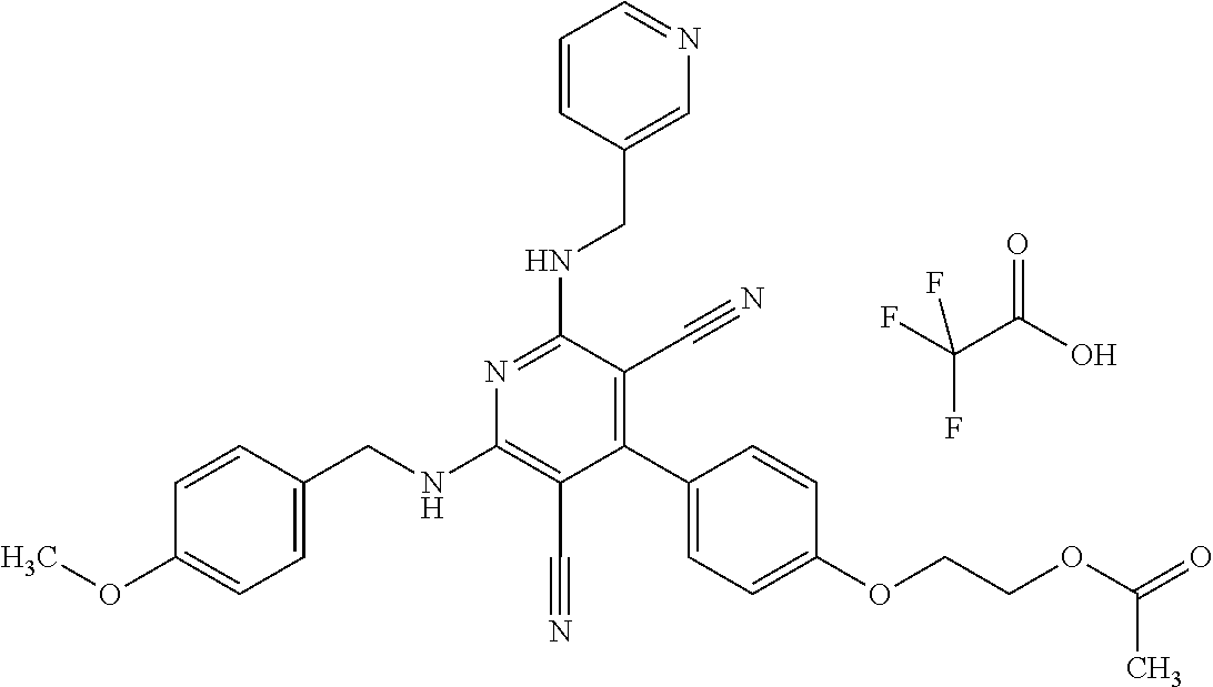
C1(C2=CC=C(OCCOC(=O)C)C=C2)=C(C#N)C(NCC2=CN=CC=C2)=NC(NCC2=CC=C(OC)C=C2)=C1C#N.FC(F)(C(=O)O)F
